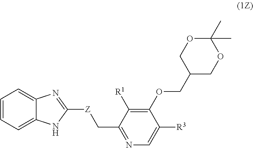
C12=CC=CC=C1N=C([Z]CC1=NC=C([R3])C(OCC3COC(C)(C)OC3)=C1[R1])N2
